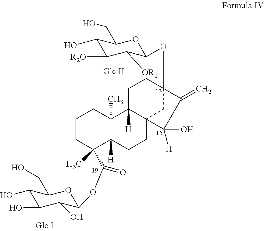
C1(O)C([R2O])C([OR1])C(OC23CC4(CCC5([H])C(C)(C4([H])CC2)CCCC5(C)C(OC2C(O)C(O)C(O)C(CO)O2)=O)C(O)([H])C3=C)OC1CO
